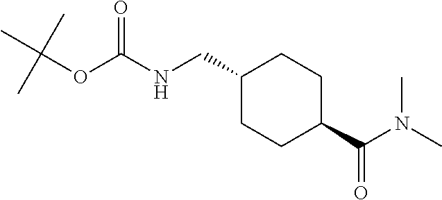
N(C(OC(C)(C)C)=O)CC1CCC(C(N(C)C)=O)CC1
